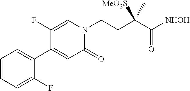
C1=CC=C(C2=CC(=O)N(CCC(C([NHOH])=O)([MeO2S])C)C=C2F)C(F)=C1
